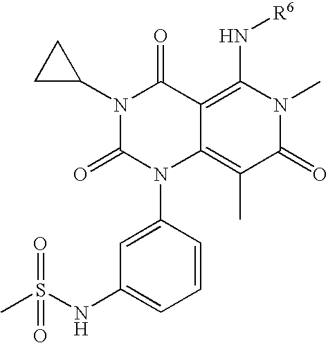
N1(C2CC2)C(=O)N(C2=CC(NS(C)(=O)=O)=CC=C2)C2=C(C)C(=O)N(C)C(N[R6])=C2C1=O
